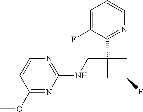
C1(NCC2(C3=NC=CC=C3F)CC(F)C2)=NC=CC(OC)=N1
